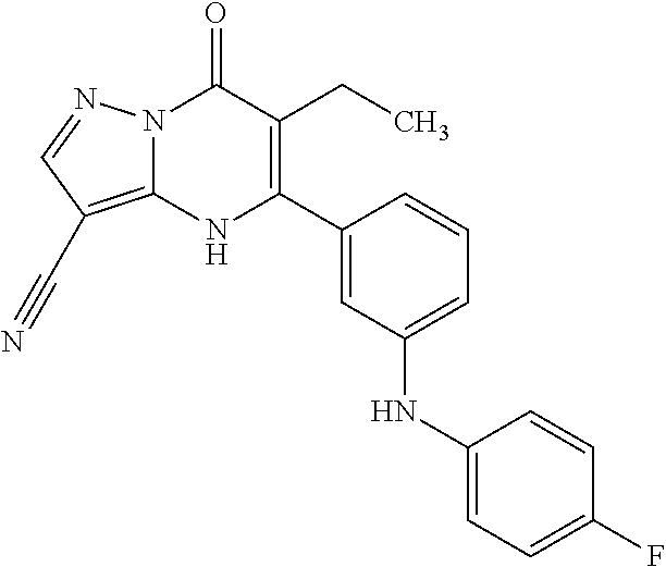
C1(CC)=C(C2=CC(NC3=CC=C(F)C=C3)=CC=C2)NC2=C(C#N)C=NN2C1=O
